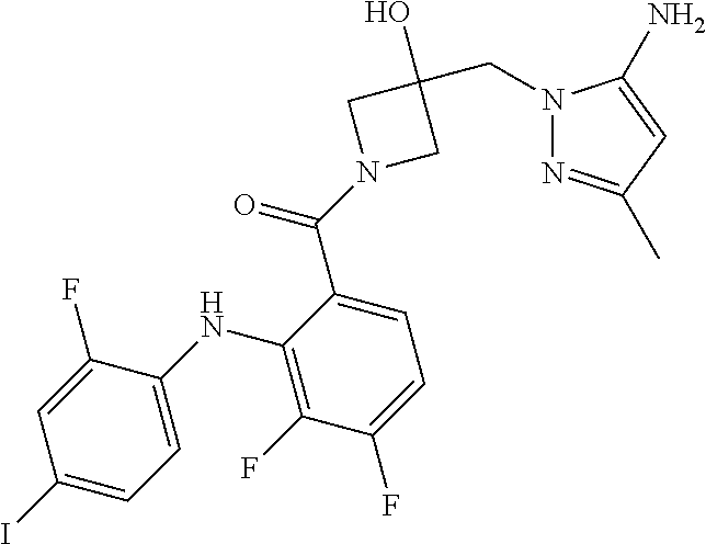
C1(I)=CC=C(NC2=C(F)C(F)=CC=C2C(N2CC(CN3N=C(C)C=C3N)(O)C2)=O)C(F)=C1
